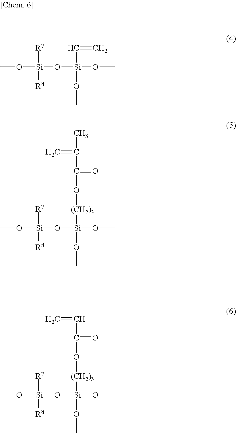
O([Si](O[Si](OC)(OC)C=C)([R8])[R7])C.O([Si](O[Si](OC)(OC)[(CH2)3]OC(C(=C)C)=O)([R8])[R7])C.O([Si](O[Si](OC)(OC)[(CH2)3]OC(C=C)=O)([R8])[R7])C
